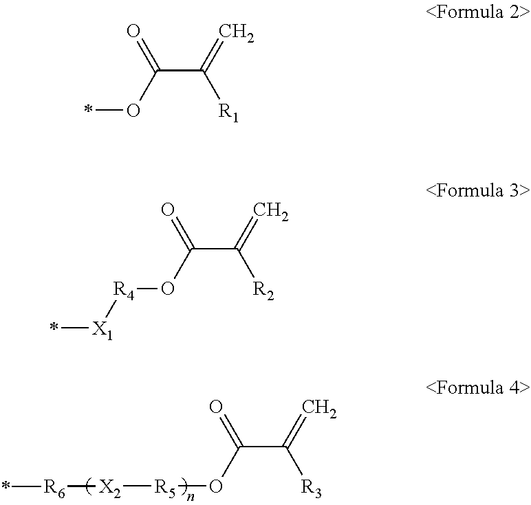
C(C(=C)[R3])(O[R5][X2][R6]*)=O.C(C(=C)[R1])(O*)=O.C(C(=C)[R2])(O[R4][X1]*)=O
